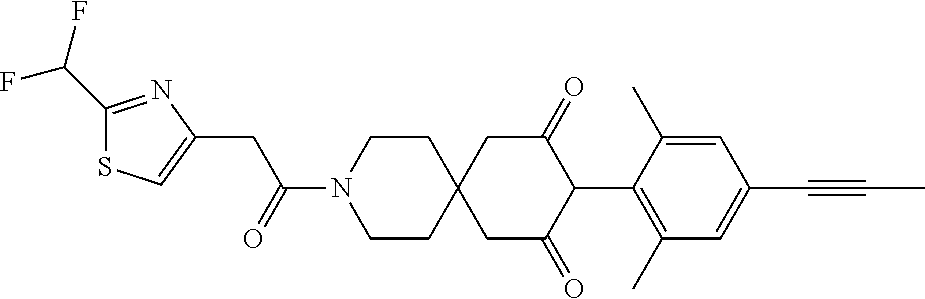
C1CN(C(=O)CC2=CSC(C(F)F)=N2)CCC12CC(=O)C(C1=C(C)C=C(C#CC)C=C1C)C(=O)C2
